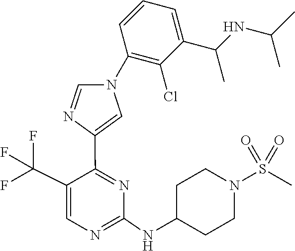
C1=C(C(F)(F)F)C(C2=CN(C3=C(Cl)C(C(NC(C)C)C)=CC=C3)C=N2)=NC(NC2CCN(S(C)(=O)=O)CC2)=N1
